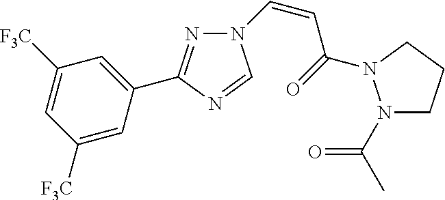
N1=C(C2=CC([F3C])=CC([F3C])=C2)N=CN1C=CC(=O)N1N(C(C)=O)CCC1
